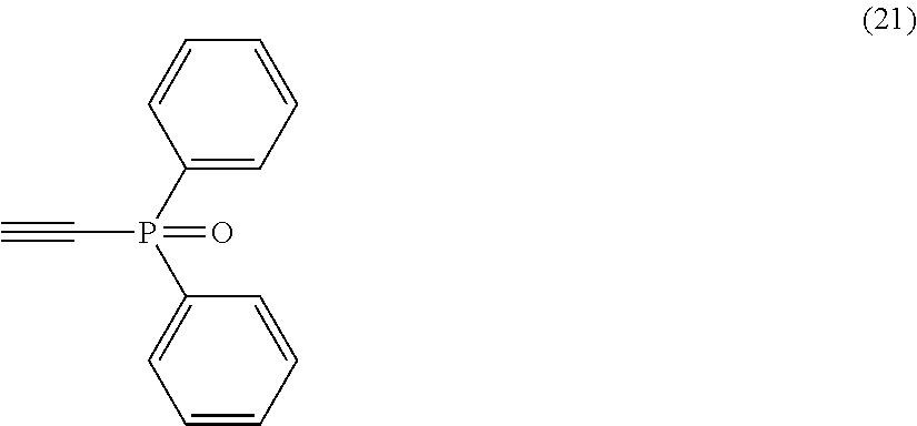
C1(P(C#C)(C2=CC=CC=C2)=O)=CC=CC=C1
